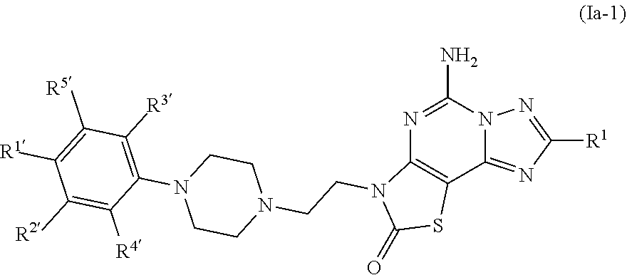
N1=C(N)N2C(=NC([R1])=N2)C2=C1N(CCN1CCN(C3=C([R3])C([R5])=C([R1])C([R2])=C3[R4])CC1)C(=O)S2
